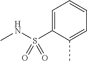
C1=C(S(NC)(=O)=O)C(C)=CC=C1
